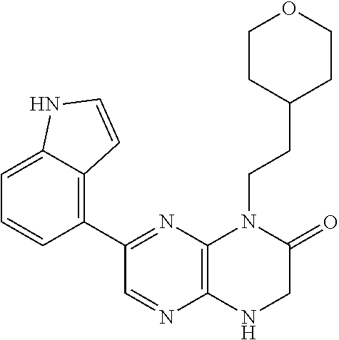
C12=C(N=C(C3=C4C(=CC=C3)NC=C4)C=N1)N(CCC1CCOCC1)C(=O)CN2
